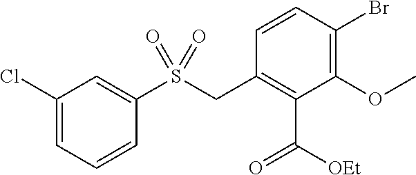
C1=CC(Br)=C(OC)C(C([OEt])=O)=C1CS(C1=CC(Cl)=CC=C1)(=O)=O
